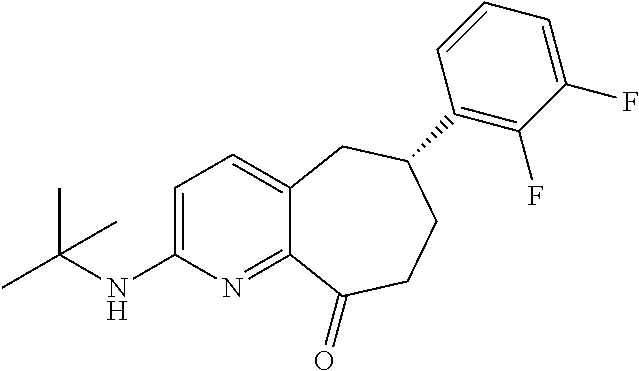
C1=C(NC(C)(C)C)N=C2C(=C1)CC(C1=C(F)C(F)=CC=C1)CCC2=O
